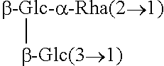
[b-Glc-a-Rha(21)][b-Glc(31)]
